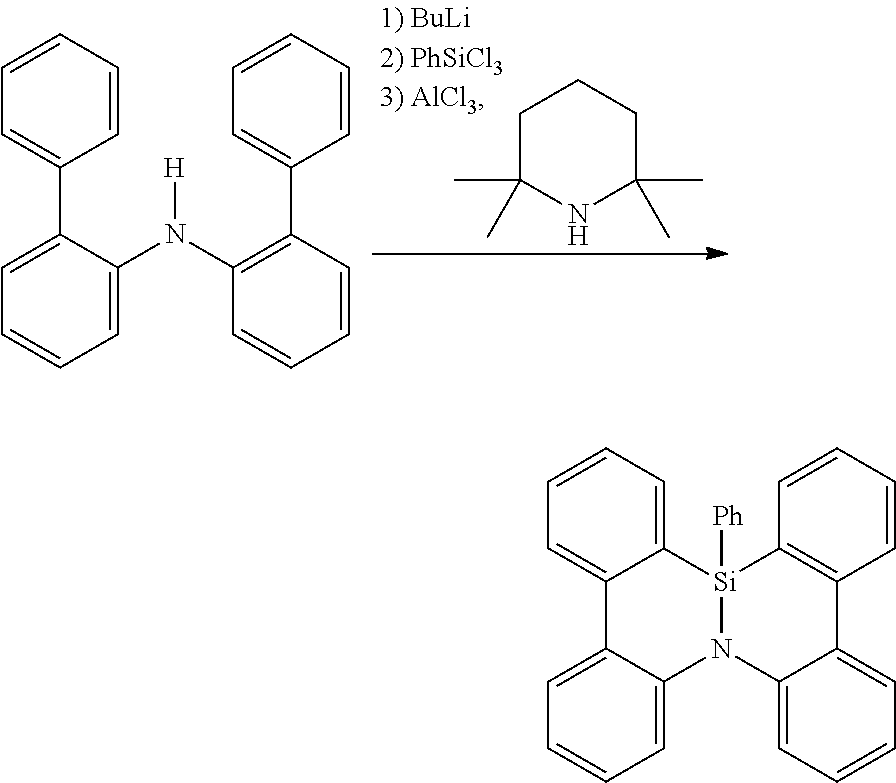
C1(C2=CC=CC=C2N(C2=C(C3=CC=CC=C3)C=CC=C2)[H])=CC=CC=C1.C1C(C)(C)NC(C)(C)CC1.C12=CC=CC=C1[Si]1([Ph])N(C3=CC=CC=C23)C2=CC=CC=C2C2=C1C=CC=C2
